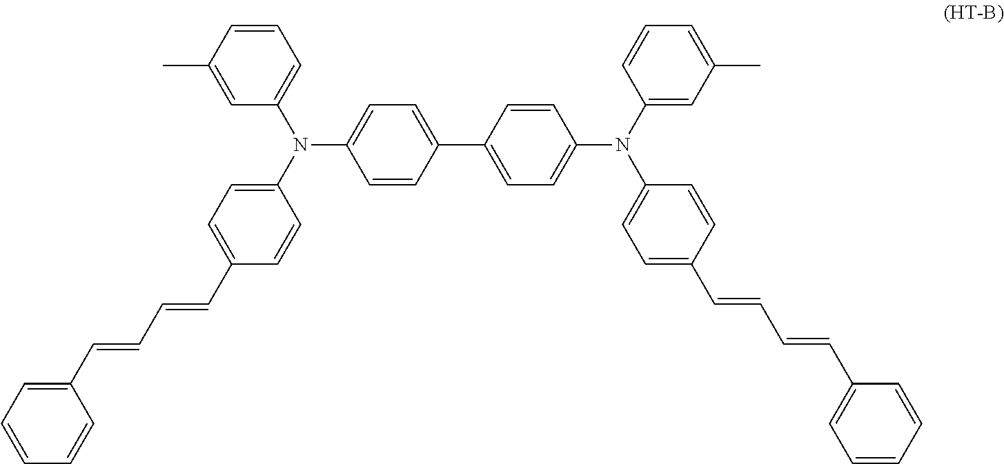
C1=CC(C2=CC=C(N(C3=CC(C)=CC=C3)C3=CC=C(C=CC=CC4=CC=CC=C4)C=C3)C=C2)=CC=C1N(C1=CC=C(C=CC=CC2=CC=CC=C2)C=C1)C1=CC=CC(C)=C1
